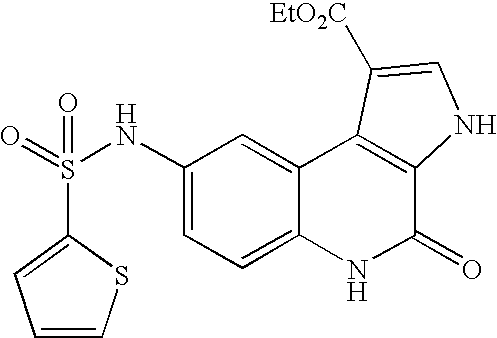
S(=O)(NC1=CC=C2C(=C1)C1=C(C(=O)N2)NC=C1[EtO2C])(=O)C1=CC=CS1
